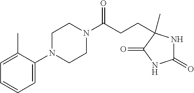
C1=C(C)C(N2CCN(C(CCC3(C)NC(=O)NC3=O)=O)CC2)=CC=C1
